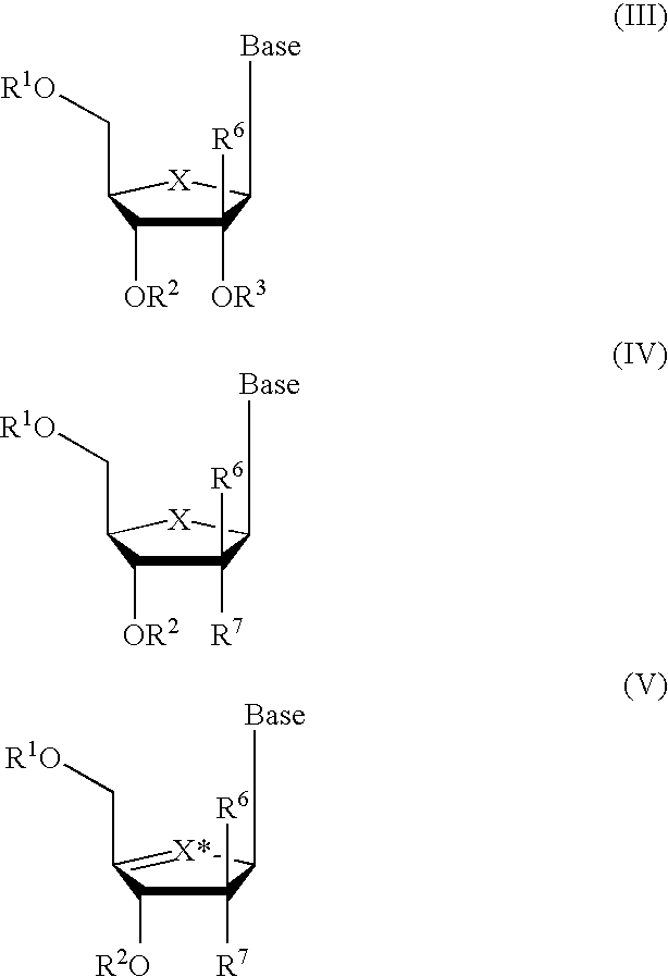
C1([OR3])([R6])C([OR2])C(C[R1O])[X]C1[Base].C1([R7])([R6])C([OR2])C(C[R1O])[X]C1[Base].C1([R7])([R6])C([R2O])C(C[R1O])=[X*]C1[Base]
